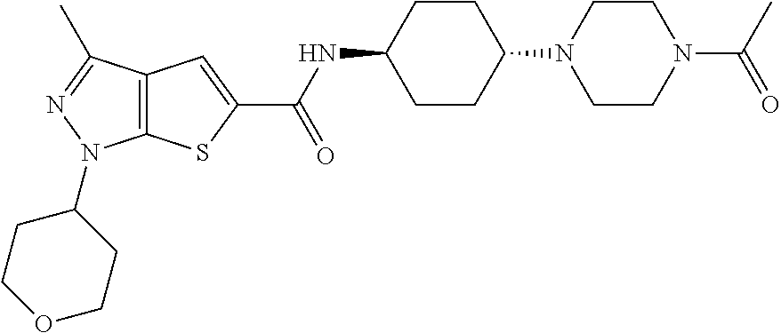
C12=C(SC(C(NC3CCC(N4CCN(C(C)=O)CC4)CC3)=O)=C1)N(C1CCOCC1)N=C2C
